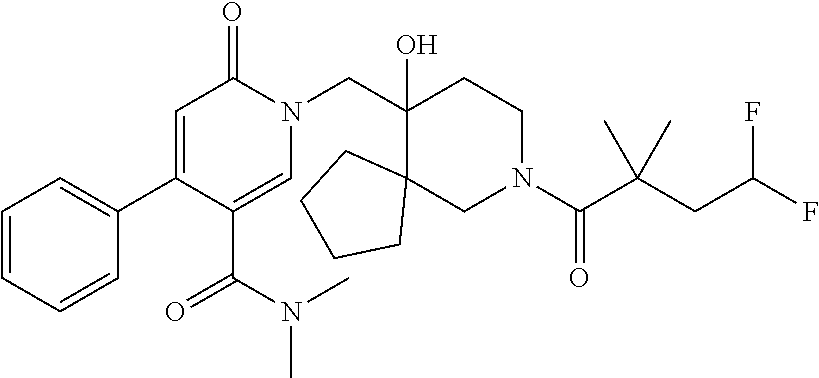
CN(C(C1=CN(CC2(O)C3(CN(C(=O)C(CC(F)F)(C)C)CC2)CCCC3)C(=O)C=C1C1=CC=CC=C1)=O)C
